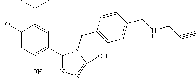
C1(O)=CC(O)=C(C2=NN=C(O)N2CC2=CC=C(CNCC#C)C=C2)C=C1C(C)C
